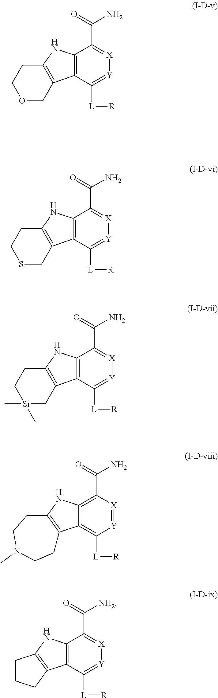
C12=C(C([L][R])=[Y][X]=C1C([NH2])=O)C1=C(N2)CCC1.C12=C(C(N)=O)[X]=[Y]C([L][R])=C1C1=C(N2)CCN(C)CC1.C12=C(C([L][R])=[Y][X]=C1C(N)=O)C1=C(N2)CCOC1.C12=C(C([L][R])=[Y][X]=C1C(N)=O)C1=C(N2)CCSC1.C12=C(C([L][R])=[Y][X]=C1C(N)=O)C1=C(N2)CC[Si](C)(C)C1
